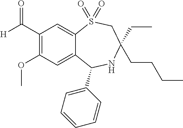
[H]C(C1=C(OC)C=C2C(=C1)S(=O)(=O)CC(CCCC)(CC)NC2C1=CC=CC=C1)=O
